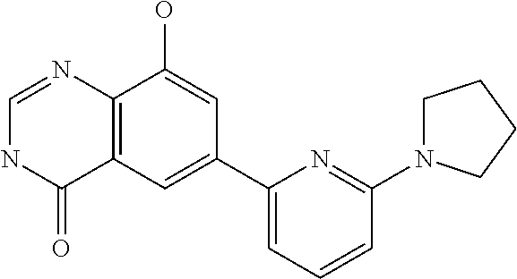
C12=C(C=C(C3=CC=CC(N4CCCC4)=N3)C=C1O)C(=O)NC=N2
